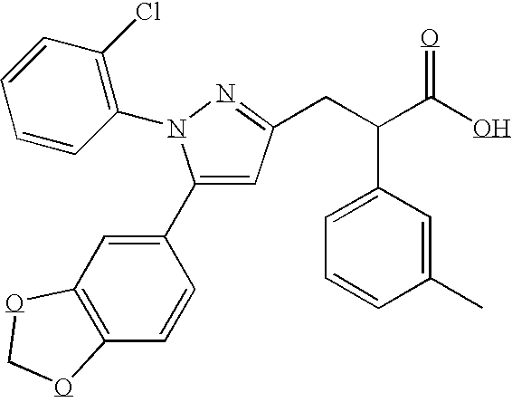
C1(C2=CC(CC(C(O)=O)C3=CC=CC(C)=C3)=NN2C2=C(Cl)C=CC=C2)=CC2=C(C=C1)OCO2
